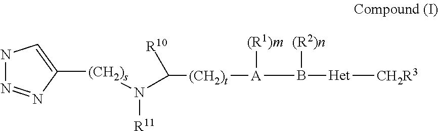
N1N=NC([(CH2)s]N(C([(CH2)t][A](B([Het][CH2R3])[(R2)n])[(R1)m])[R10])[R11])=C1
